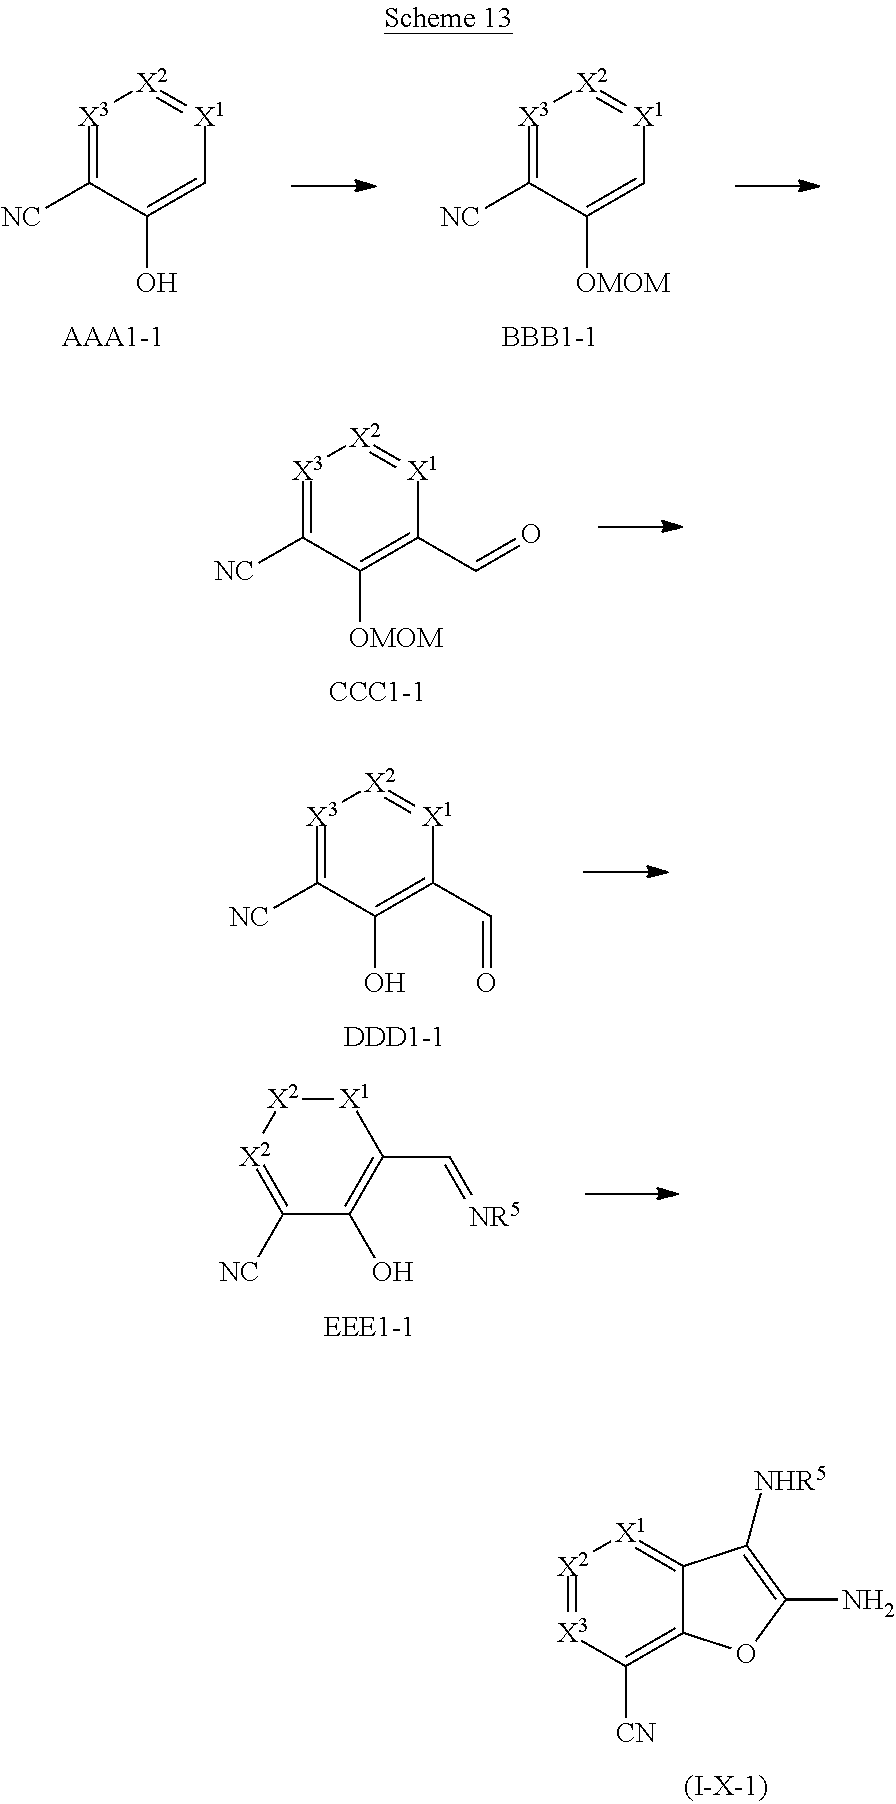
[X3]1=C([NC])C(O)=C[X1]=[X2]1.[X3]1=C([NC])C([OMOM])=C[X1]=[X2]1.[X2]1=[X3]C([CN])=C2C(=[X1]1)C([NHR5])=C(N)O2.[X3]1=C([NC])C([OMOM])=C(C=O)[X1]=[X2]1.[X3]1=C([NC])C(O)=C(C=O)[X1]=[X2]1.C1([NC])=[X2][X2][X1]C(C=[NR5])=C1O
